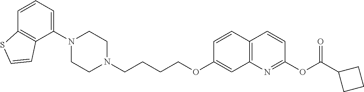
C1(N2CCN(CCCCOC3=CC4=C(C=C3)C=CC(OC(C3CCC3)=O)=N4)CC2)=CC=CC2=C1C=CS2
